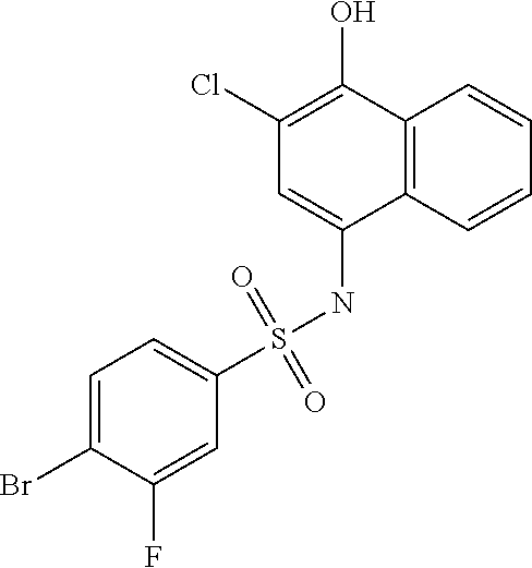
C12=C(C=CC=C1)C(NS(=O)(=O)C1=CC=C(Br)C(F)=C1)=CC(Cl)=C2O
